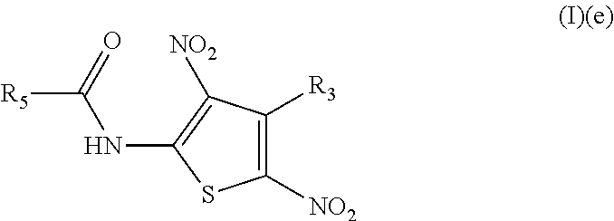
[R5]C(=O)NC1=C([NO2])C([R3])=C([NO2])S1
